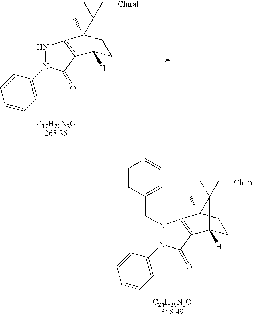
C1C2([H])C(C)(C)C(C)(C1)C1=C2C(=O)N(C2=CC=CC=C2)N1.C1C2([H])C(C)(C)C(C)(C1)C1=C2C(=O)N(C2=CC=CC=C2)N1CC1=CC=CC=C1
